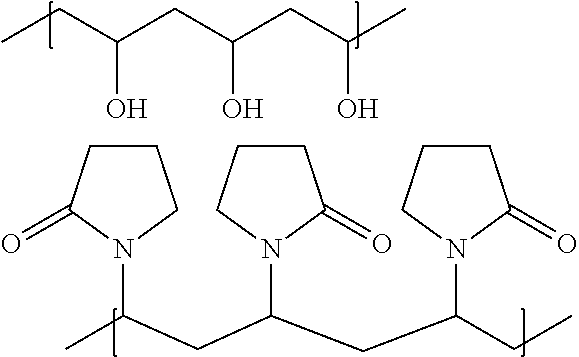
CCC(CC(CC(C)O)O)O.C1CC(=O)N(C(C)CC(CC(CC)N2CCCC2=O)N2CCCC2=O)C1
